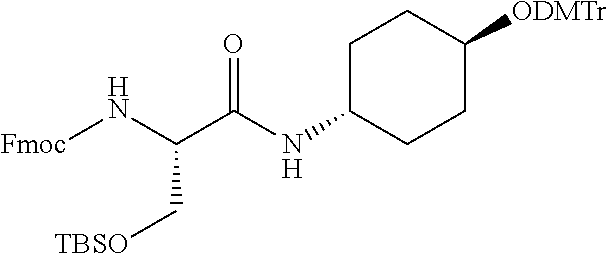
[Fmoc]NC(C(NC1CCC([ODMTr])CC1)=O)C[TBSO]
